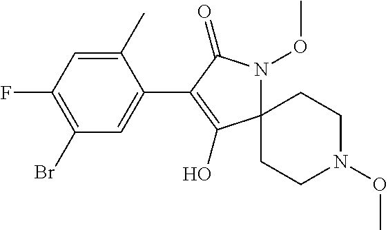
C1(C)=CC(F)=C(Br)C=C1C1=C(O)C2(N(OC)C1=O)CCN(OC)CC2
